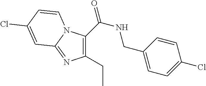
C1(C(=O)NCC2=CC=C(Cl)C=C2)=C(CC)N=C2N1C=CC(Cl)=C2
